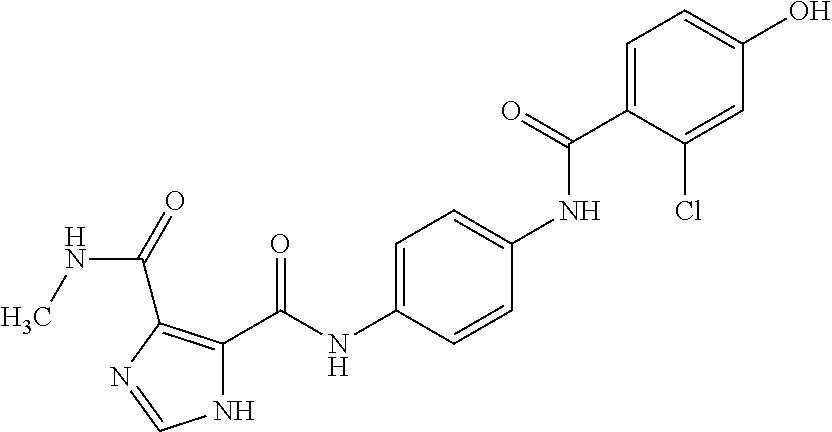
N1C(C(NC2=CC=C(NC(C3=CC=C(O)C=C3Cl)=O)C=C2)=O)=C(C(=O)NC)N=C1
